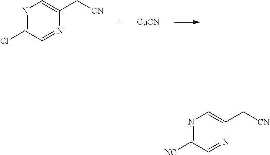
N1=C(Cl)C=NC(C[CN])=C1.[CuCN].N1=C([NC])C=NC(C[CN])=C1
